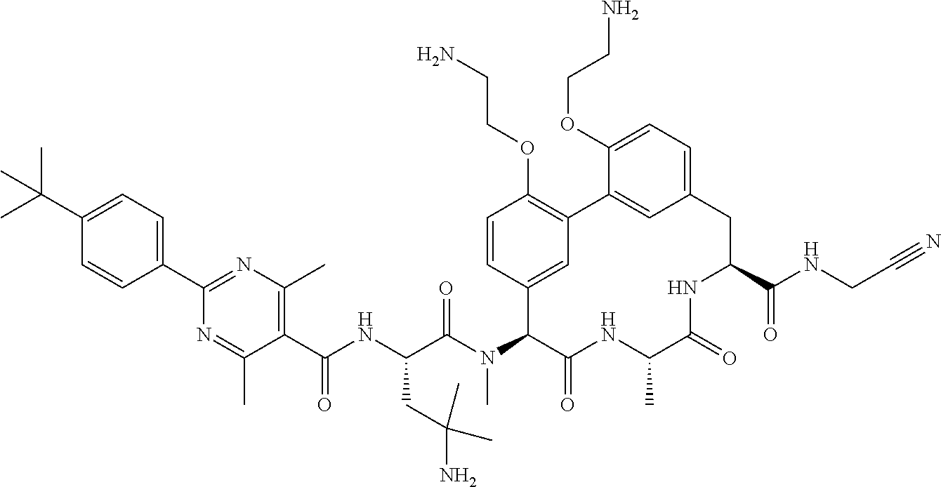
C(C(N(C1C(=O)NC(C)C(=O)NC(C(NCC#N)=O)CC2=CC=C(OCCN)C(=C2)C2=C(OCCN)C=CC1=C2)C)=O)(NC(C1=C(C)N=C(C2=CC=C(C(C)(C)C)C=C2)N=C1C)=O)CC(N)(C)C
